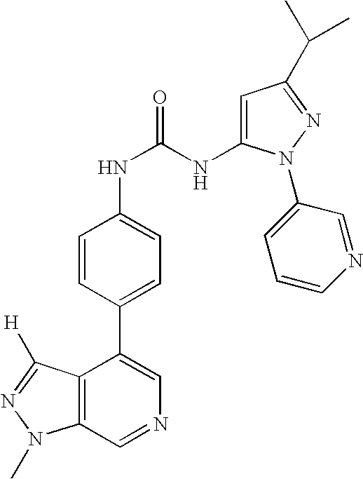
C12=C(C=NC=C1C1=CC=C(NC(NC3=CC(C(C)C)=NN3C3=CC=CN=C3)=O)C=C1)N(C)N=C2[H]
